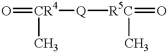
O=[CR4](C)[Q][R5C](=O)C
